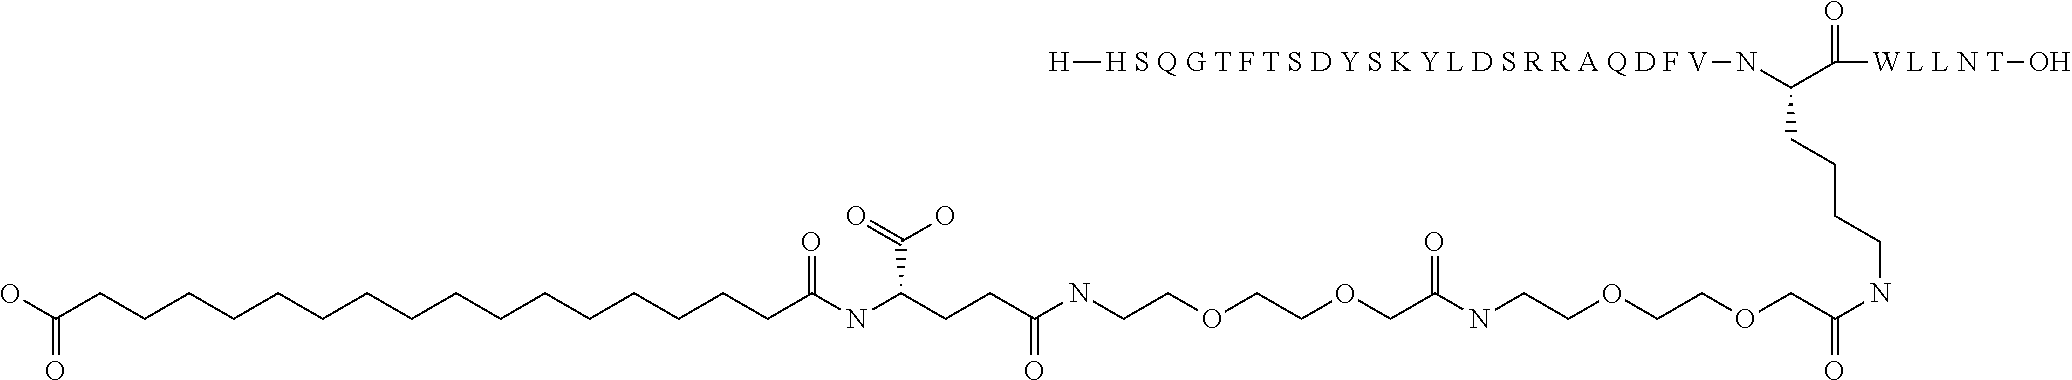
[H][H S Q G T F T S D Y S K Y L D S R R A Q D F V]NC(C([W L L N T]O)=O)CCCCNC(=O)COCCOCCNC(COCCOCCNC(=O)CCC(NC(=O)CCCCCCCCCCCCCCCCC(O)=O)C(O)=O)=O
